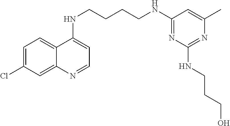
C1=C(Cl)C=C2C(=C1)C(NCCCCNC1=NC(NCCCO)=NC(C)=C1)=CC=N2
